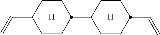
C1CC(C=C)CCC1C1CCC(C=C)CC1.[H].[H]
